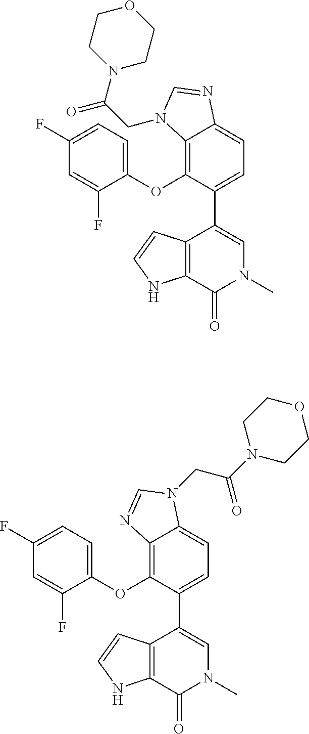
C1(OC2=C3C(=CC=C2C2=CN(C)C(=O)C4=C2C=CN4)N=CN3CC(=O)N2CCOCC2)=CC=C(F)C=C1F.C1(OC2=C3C(=CC=C2C2=CN(C)C(=O)C4=C2C=CN4)N(CC(N2CCOCC2)=O)C=N3)=CC=C(F)C=C1F
